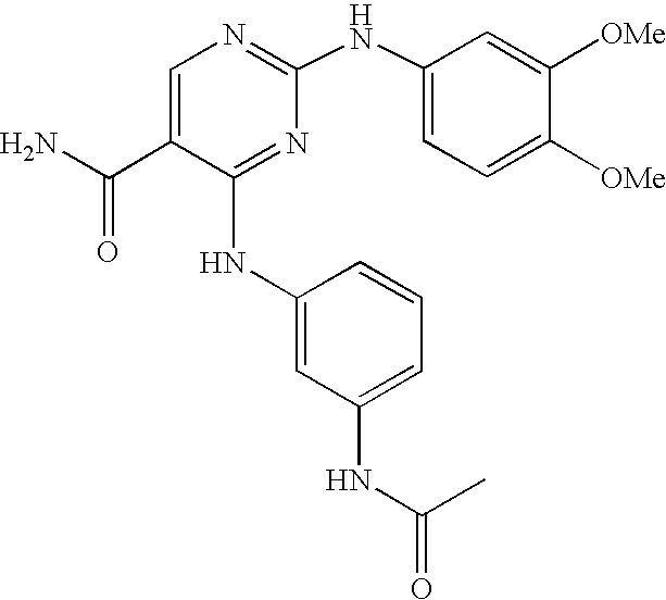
N(C1=NC(NC2=CC=C([OMe])C([OMe])=C2)=NC=C1C(N)=O)C1=CC(NC(=O)C)=CC=C1
